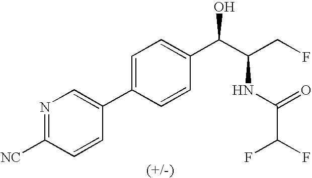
C1(C2=CC=C(C(C(CF)NC(C(F)F)=O)O)C=C2)=CN=C([NC])C=C1
